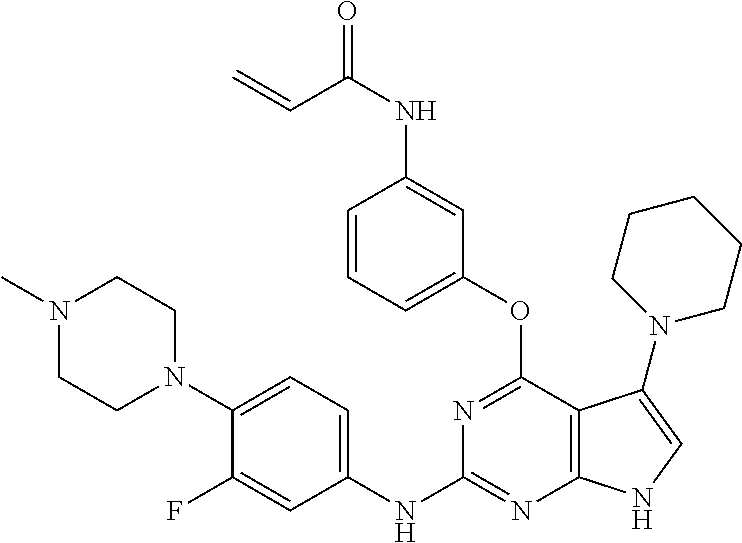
N1(C)CCN(C2=CC=C(NC3=NC4=C(C(OC5=CC=CC(NC(=O)C=C)=C5)=N3)C(N3CCCCC3)=CN4)C=C2F)CC1
